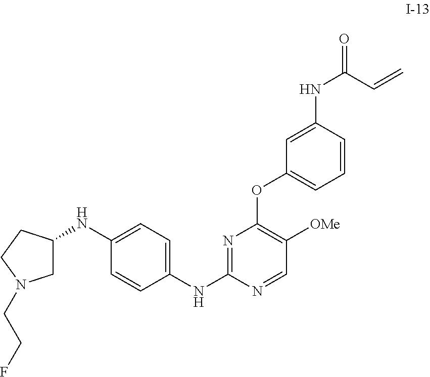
N1=C(NC2=CC=C(NC3CN(CCF)CC3)C=C2)N=CC([OMe])=C1OC1=CC=CC(NC(C=C)=O)=C1
